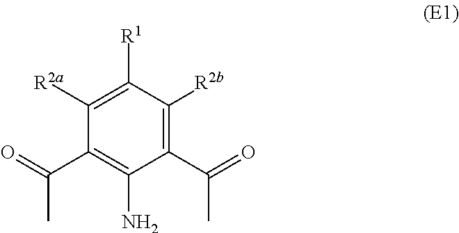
C1([R2a])=C([R1])C([R2b])=C(C(C)=O)C(N)=C1C(C)=O
